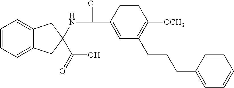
C1=CC(C(=O)NC2(C(O)=O)CC3=CC=CC=C3C2)=CC(CCCC2=CC=CC=C2)=C1[OCH3]
